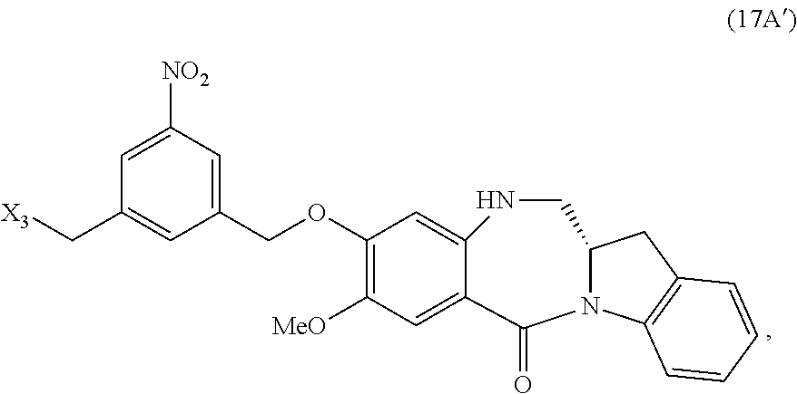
C(C1=CC(COC2=C([MeO])C=C3C(=C2)NCC2N(C3=O)C3=C(C2)C=CC=C3)=CC([NO2])=C1)[X3]
